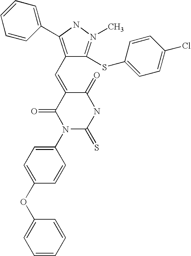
O=C1C(=CC2=C(C3=CC=CC=C3)NN(C)=C2SC2=CC=C(Cl)C=C2)C(=O)N(C2=CC=C(OC3=CC=CC=C3)C=C2)C(=S)N1
